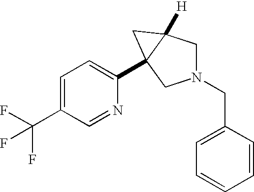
N1(CC2=CC=CC=C2)CC2([H])C(C3=CC=C(C(F)(F)F)C=N3)(C1)C2
